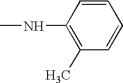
CNC1=C(C)C=CC=C1
